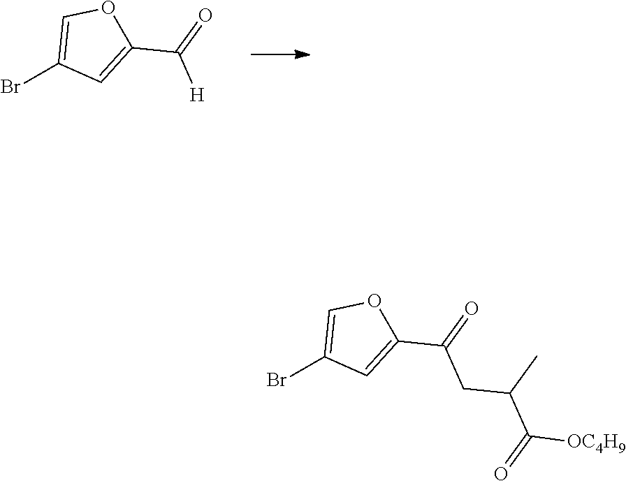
BrC1=COC(C(=O)[H])=C1.BrC1=COC(C(=O)CC(C([OC4H9])=O)C)=C1
